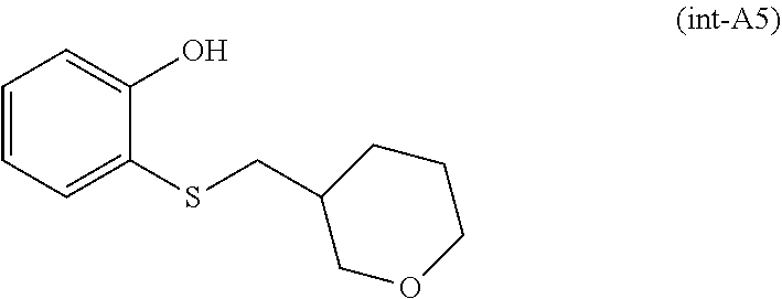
C1=CC=C(SCC2COCCC2)C(O)=C1
